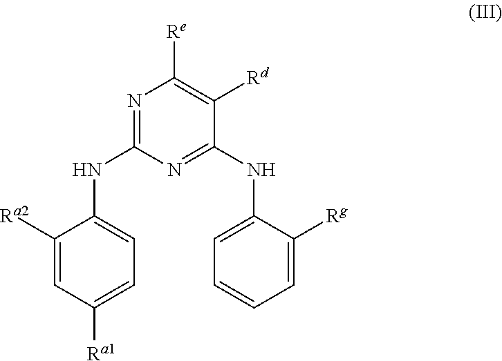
N1=C(NC2=CC=C([Ra1])C=C2[Ra2])N=C(NC2=CC=CC=C2[Rg])C([Rd])=C1[Re]
